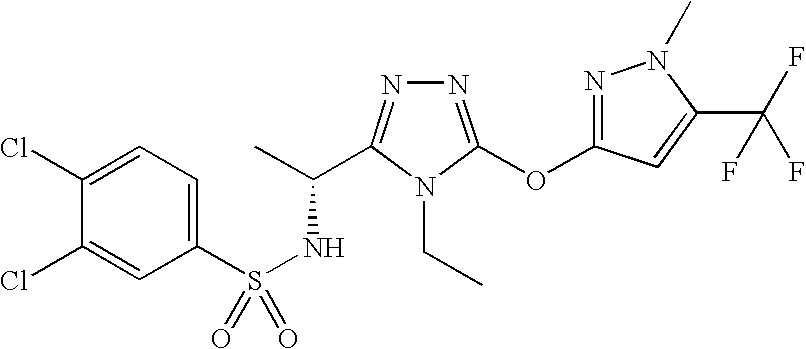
N1=C(OC2=NN(C)C(C(F)(F)F)=C2)N(CC)C(C(C)NS(=O)(C2=CC=C(Cl)C(Cl)=C2)=O)=N1
